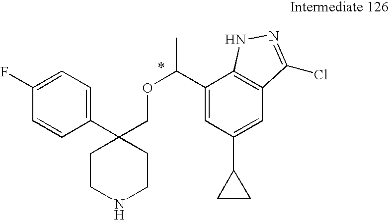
C1(C(OCC2(C3=CC=C(F)C=C3)CCNCC2)C)=CC(C2CC2)=CC2=C1NN=C2Cl
